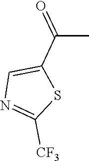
C1(C(=O)C)=CN=C([CF3])S1
